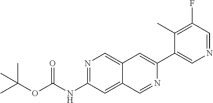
N1=C(NC(OC(C)(C)C)=O)C=C2C(=C1)C=C(C1=CN=CC(F)=C1C)N=C2
